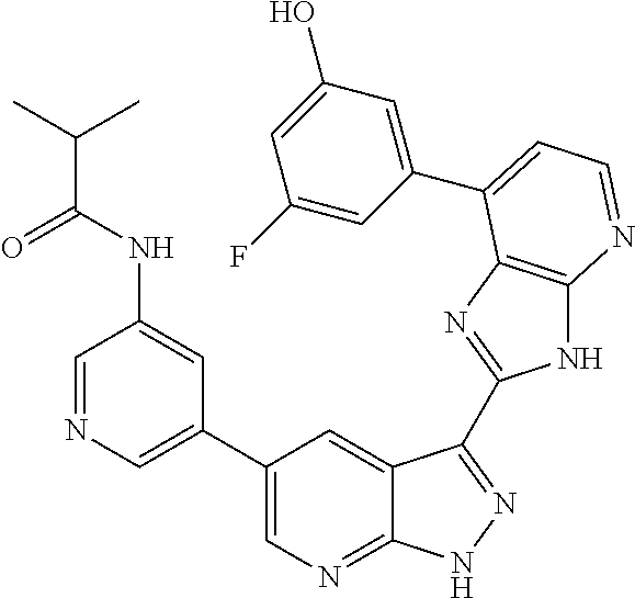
C1(C2=CN=CC(NC(C(C)C)=O)=C2)=CN=C2C(=C1)C(C1=NC3=C(N1)N=CC=C3C1=CC(O)=CC(F)=C1)=NN2
